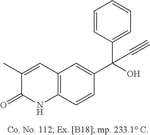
C1(C)=CC2=C(C=CC(C(O)(C3=CC=CC=C3)C#C)=C2)NC1=O
